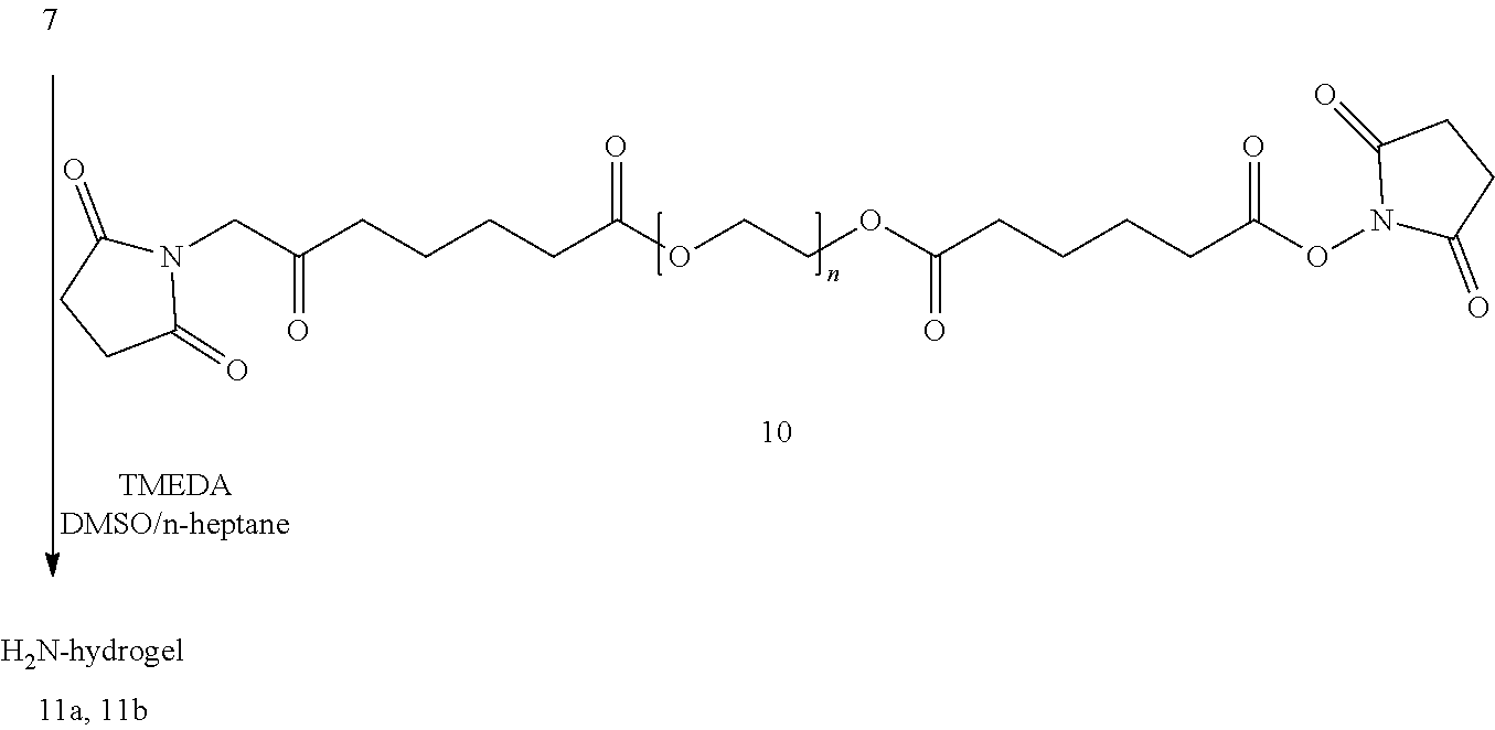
C(C(CCCCC(OCCOC(=O)CCCCC(ON1C(=O)CCC1=O)=O)=O)=O)N1C(=O)CCC1=O
